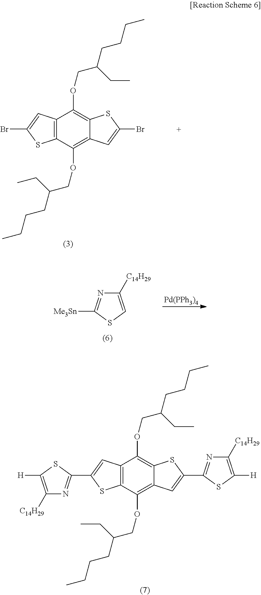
C12=C(C(OCC(CCCC)CC)=C3C(=C1OCC(CCCC)CC)SC(C1=NC([C14H29])=C([H])S1)=C3)SC(C1=NC([C14H29])=C([H])S1)=C2.C12=C(C(OCC(CCCC)CC)=C3C(=C1OCC(CCCC)CC)SC(Br)=C3)SC(Br)=C2.[Pd(PPh3)4].N1=C([Me3Sn])SC=C1[C14H29]
